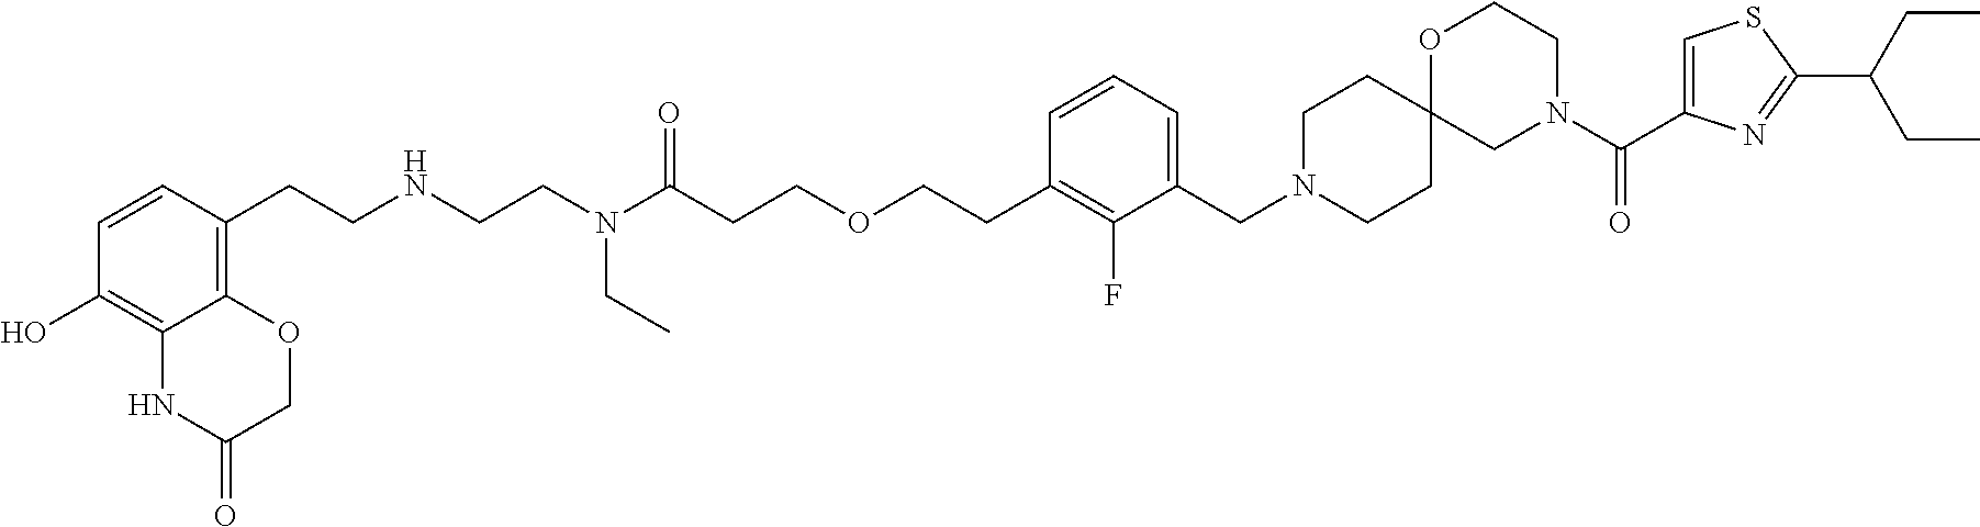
C(NCCN(C(CCOCCC1=C(F)C(CN2CCC3(CC2)CN(C(C2=CSC(C(CC)CC)=N2)=O)CCO3)=CC=C1)=O)CC)CC1=C2C(=C(O)C=C1)NC(=O)CO2
